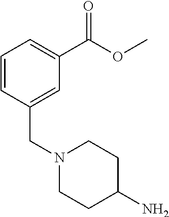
C1=CC(CN2CCC(N)CC2)=CC(C(OC)=O)=C1
